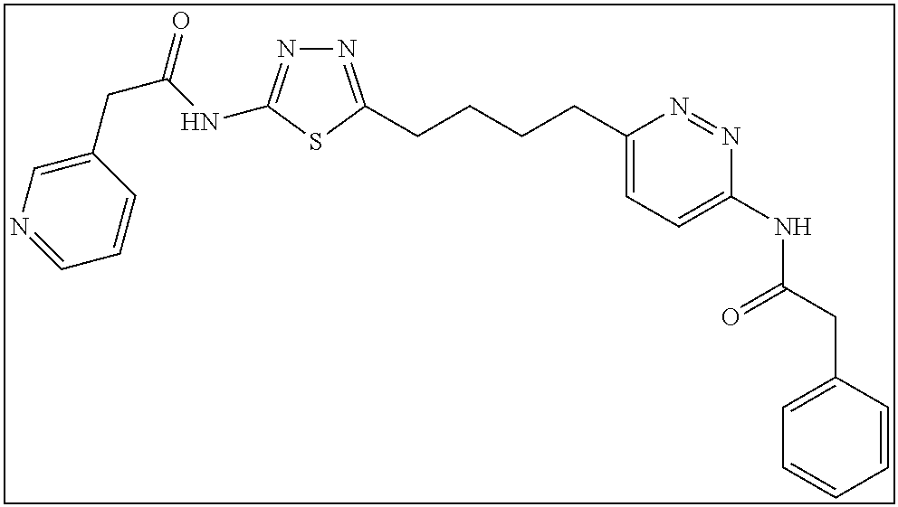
N1=C(CCCCC2=CC=C(NC(CC3=CC=CC=C3)=O)N=N2)SC(NC(CC2=CN=CC=C2)=O)=N1
